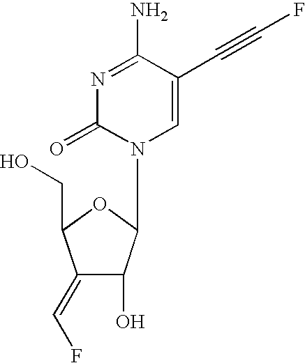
N1=C(N)C(C#CF)=CN(C2C(O)C(=CF)C(CO)O2)C1=O
